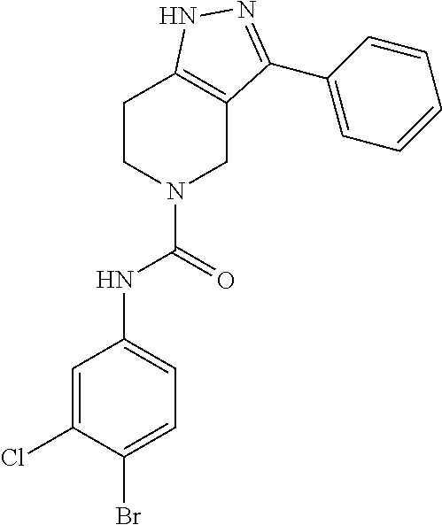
C1CN(C(=O)NC2=CC=C(Br)C(Cl)=C2)CC2=C1NN=C2C1=CC=CC=C1
